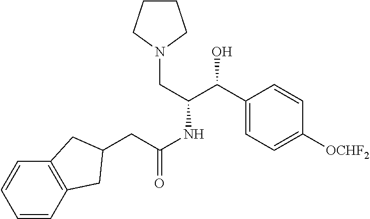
C(C(NC(C(C1=CC=C([OCHF2])C=C1)O)CN1CCCC1)=O)C1CC2=C(C=CC=C2)C1
